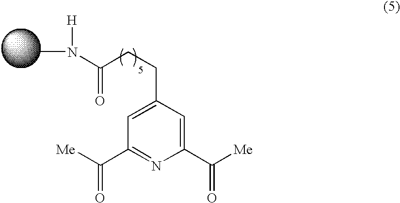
C1=C(CCC(N(C)[H])=O)C=C(C([Me])=O)N=C1C([Me])=O
